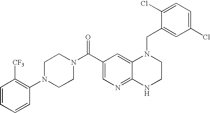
C12=NC=C(C(=O)N3CCN(C4=C([CF3])C=CC=C4)CC3)C=C1N(CC1=CC(Cl)=CC=C1Cl)CCN2
